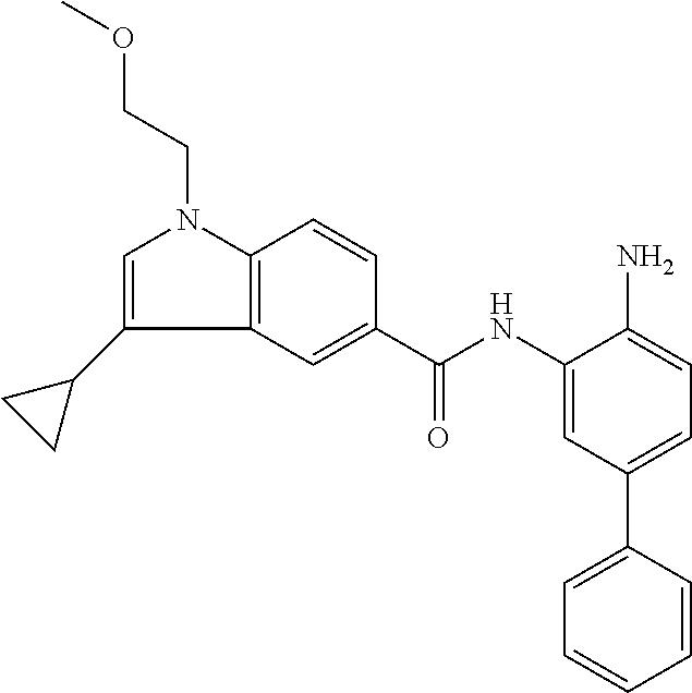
C12=C(C=C(C(NC3=CC(C4=CC=CC=C4)=CC=C3N)=O)C=C1)C(C1CC1)=CN2CCOC
